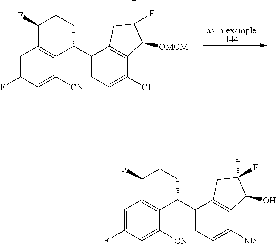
C1(Cl)=CC=C(C2C3=C(C=C(F)C=C3[CN])C(F)CC2)C2=C1C([OMOM])C(F)(F)C2.[as in example144].C1([Me])=CC=C(C2C3=C(C=C(F)C=C3[CN])C(F)CC2)C2=C1C(O)C(F)(F)C2
